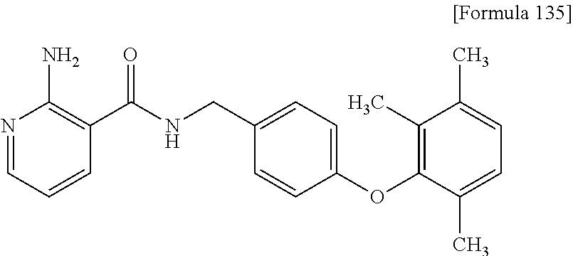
N1=CC=CC(C(NCC2=CC=C(OC3=C(C)C(C)=CC=C3C)C=C2)=O)=C1N
